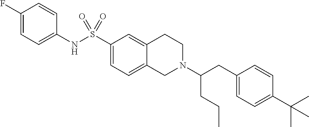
C1(F)=CC=C(NS(C2=CC=C3C(=C2)CCN(C(CC2=CC=C(C(C)(C)C)C=C2)CCC)C3)(=O)=O)C=C1
